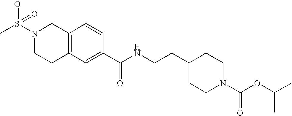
C1C2=C(CN(S(C)(=O)=O)C1)C=CC(C(NCCC1CCN(C(=O)OC(C)C)CC1)=O)=C2
